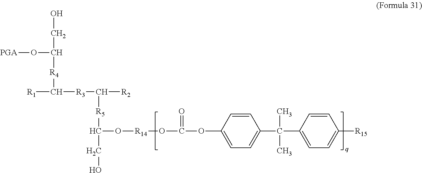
C1=CC(OC(=O)O[R14]OC(CO)[R5]C([R3]C([R1])[R4]C(O[PGA])CO)[R2])=CC=C1C(C1=CC=C([R15])C=C1)(C)C
